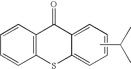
C1=CC=CC2=C1C(=O)C1=CC=CC=C1S2.CC(C)C
